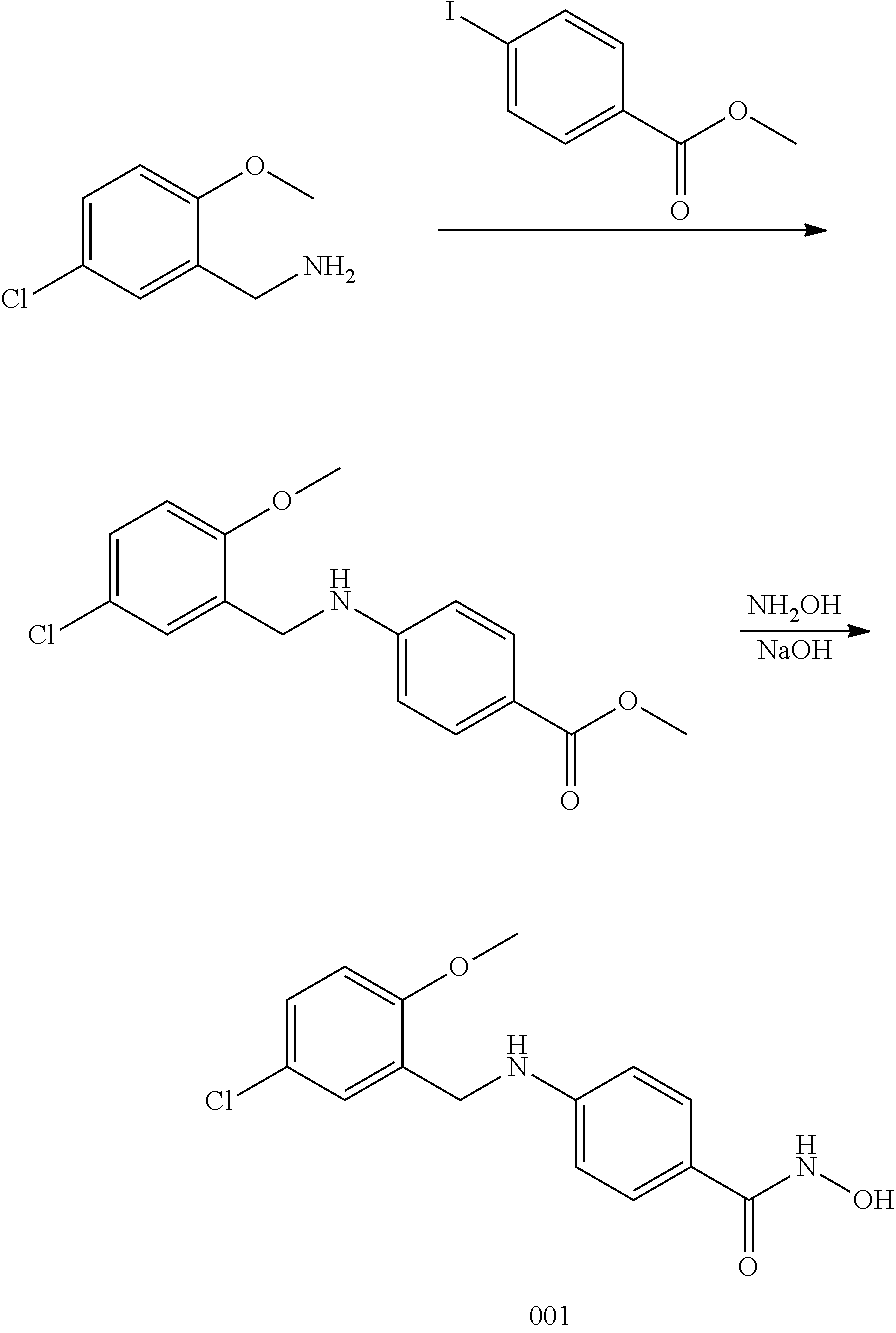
C1=C(Cl)C=C(CN)C(OC)=C1.C1(I)=CC=C(C(OC)=O)C=C1.[NH2OH].[NaOH].C1=C(Cl)C=C(CNC2=CC=C(C(OC)=O)C=C2)C(OC)=C1.C1=C(Cl)C=C(CNC2=CC=C(C(NO)=O)C=C2)C(OC)=C1
